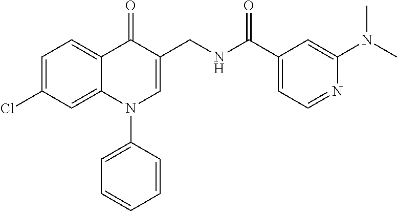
C1=C(Cl)C=C2C(=C1)C(=O)C(CNC(C1=CC=NC(N(C)C)=C1)=O)=CN2C1=CC=CC=C1
